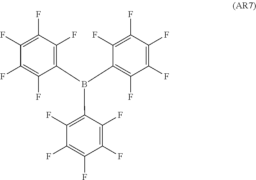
C1(F)=C(F)C(F)=C(F)C(B(C2=C(F)C(F)=C(F)C(F)=C2F)C2=C(F)C(F)=C(F)C(F)=C2F)=C1F
